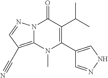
N12C(=C(C#N)C=N1)N(C)C(C1=CNN=C1)=C(C(C)C)C2=O
